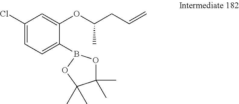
C1(Cl)=CC=C(B2OC(C)(C)C(C)(C)O2)C(OC(CC=C)C)=C1
